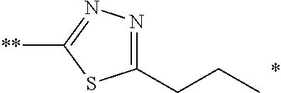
C1(CCC)=NN=C([**])S1.*
